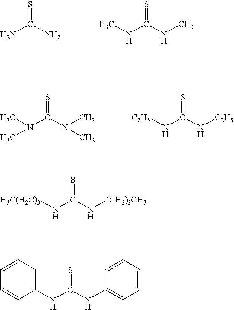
NC(N)=S.N(C(NC)=S)C.N(C(N(C)C)=S)(C)C.N(C(N[C2H5])=S)[C2H5].N(C(N[(CH2)3CH3])=S)[H3C(H2C)3].N(C(NC1=CC=CC=C1)=S)C1=CC=CC=C1
